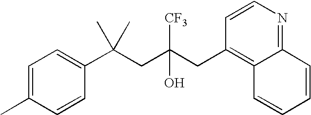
C1=CC(C(CC(CC2=C3C(=NC=C2)C=CC=C3)([CF3])O)(C)C)=CC=C1C
